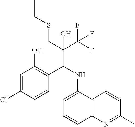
C1=C(Cl)C=CC(C(NC2=CC=CC3=C2C=CC(C)=N3)C(C(F)(F)F)(CSCC)O)=C1O
